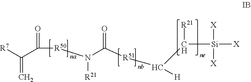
[R7]C(C([R50]N([R21])C(=O)[R51]C(C([R21])[Si]([X])([X])[X])[H])=O)=C
